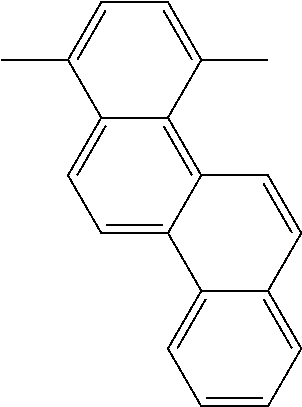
C1=CC=C2C(=C1)C1=CC=C3C(=C1C=C2)C(C)=CC=C3C
